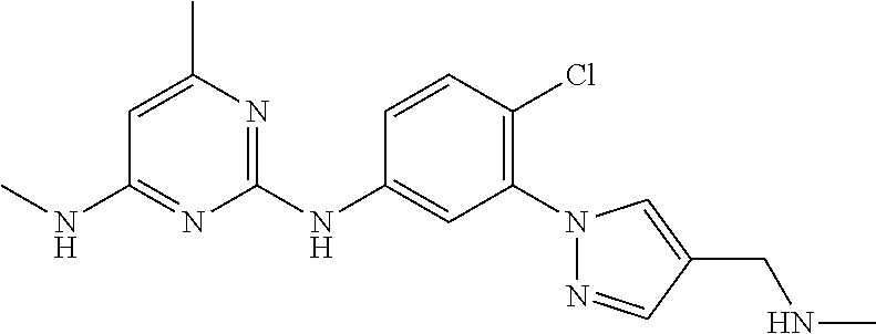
C1=CC(Cl)=C(N2N=CC(CNC)=C2)C=C1NC1=NC(C)=CC(NC)=N1
